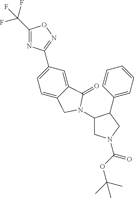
C1(C(F)(F)F)=NC(C2=CC=C3C(=C2)C(=O)N(C2CN(C(OC(C)(C)C)=O)CC2C2=CC=CC=C2)C3)=NO1
